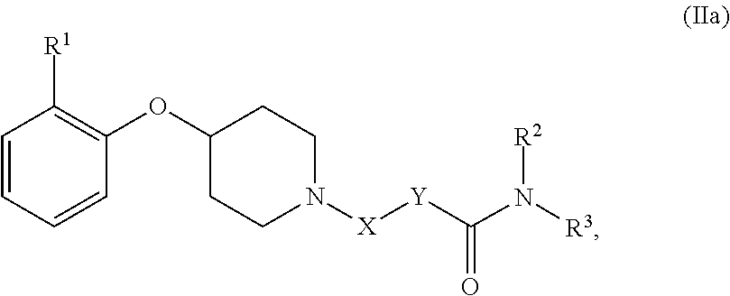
[R2]N([R3])C([Y][X]N1CCC(OC2=C([R1])C=CC=C2)CC1)=O
